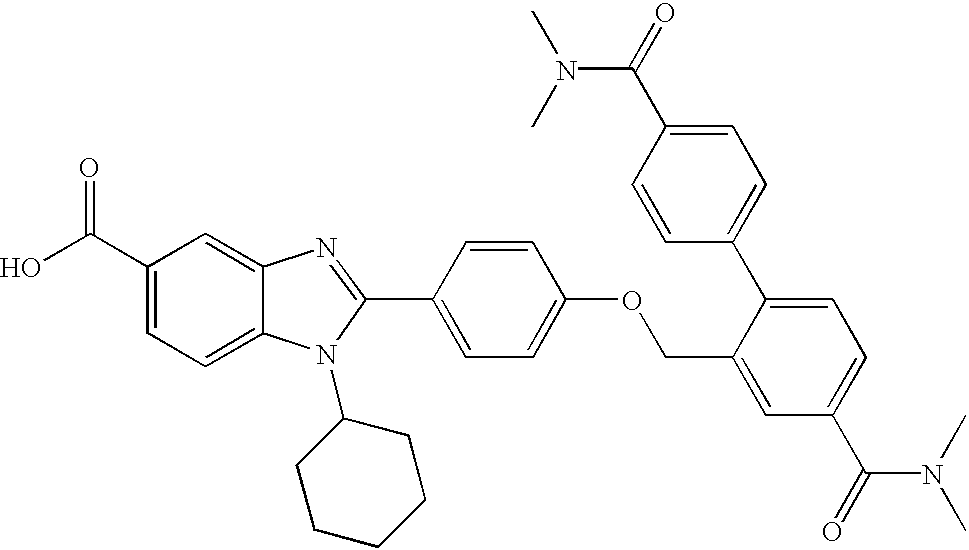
OC(C1=CC=C2C(=C1)N=C(C1=CC=C(OCC3=CC(C(N(C)C)=O)=CC=C3C3=CC=C(C(N(C)C)=O)C=C3)C=C1)N2C1CCCCC1)=O
